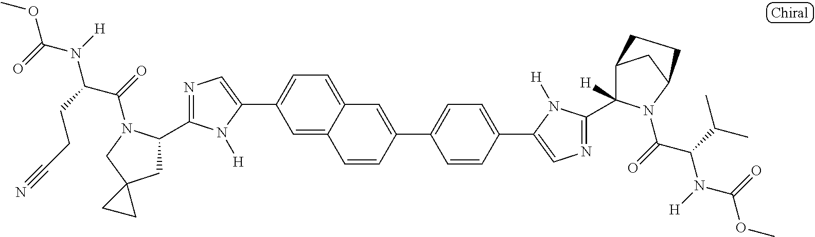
C1=C2C(=CC=C1C1=CN=C(C3CC4(CN3C(=O)C(CCC#N)N([H])C(=O)OC)CC4)N1[H])C=C(C1=CC=C(C3=CN=C(C4([H])C5CC(N4C(=O)C(C(C)C)N([H])C(=O)OC)CC5)N3[H])C=C1)C=C2
